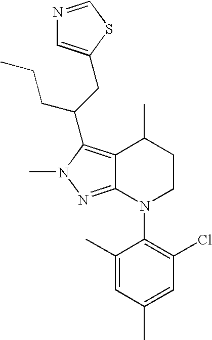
C12=C(C(CC3=CN=CS3)CCC)N(C)N=C1N(C1=C(Cl)C=C(C)C=C1C)CCC2C
